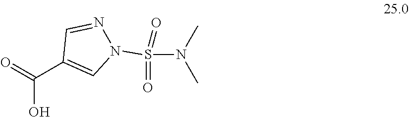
C(O)(=O)C1=CN(S(N(C)C)(=O)=O)N=C1
